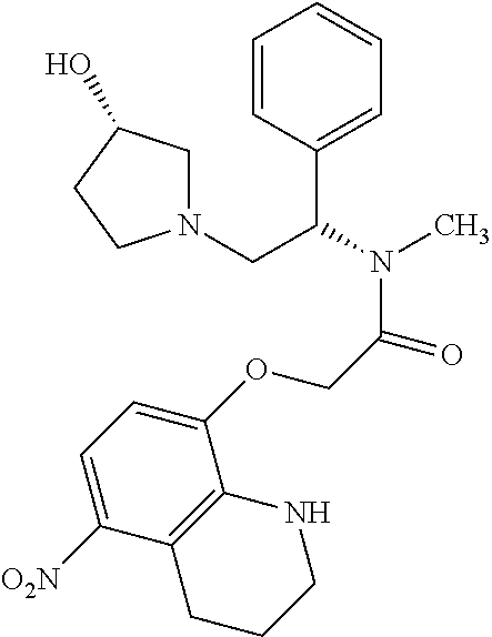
C1=CC(C(CN2CC(O)CC2)N(C)C(COC2=CC=C([O2N])C3=C2NCCC3)=O)=CC=C1
